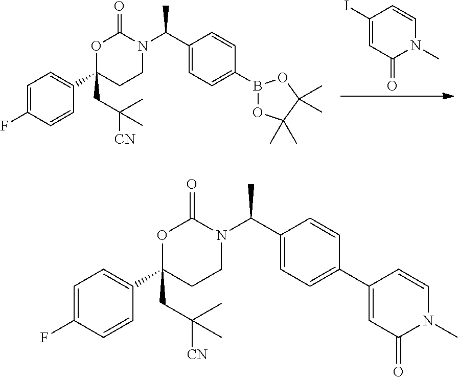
C1(I)=CC(=O)N(C)C=C1.C1=C(F)C=CC(C2(CC([CN])(C)C)CCN(C(C3=CC=C(B4OC(C)(C)C(C)(C)O4)C=C3)C)C(=O)O2)=C1.C1=C(F)C=CC(C2(CC([CN])(C)C)CCN(C(C3=CC=C(C4=CC(=O)N(C)C=C4)C=C3)C)C(=O)O2)=C1
